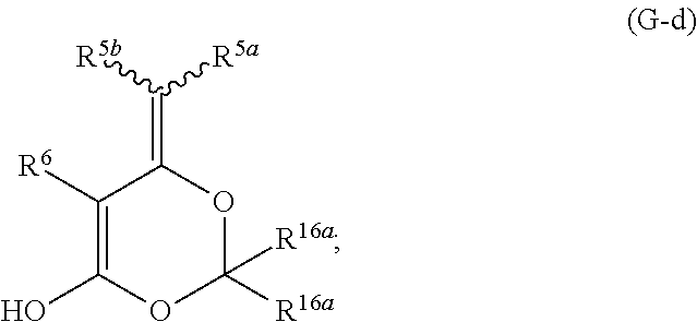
[R5b]C([R5a])=C1C([R6])=C(O)OC([R16a])([R16a])O1
